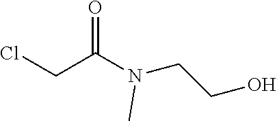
ClCC(N(CCO)C)=O
